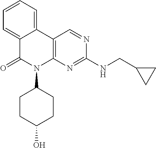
C1=CC=C2C(=C1)C(=O)N(C1CCC(O)CC1)C1=C2C=NC(NCC2CC2)=N1
